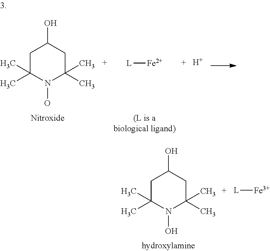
[L][Fe].C1C(C)(C)N(O)C(C)(C)CC1O.C1C(C)(C)N(O)C(C)(C)CC1O.[H].[L][Fe]
